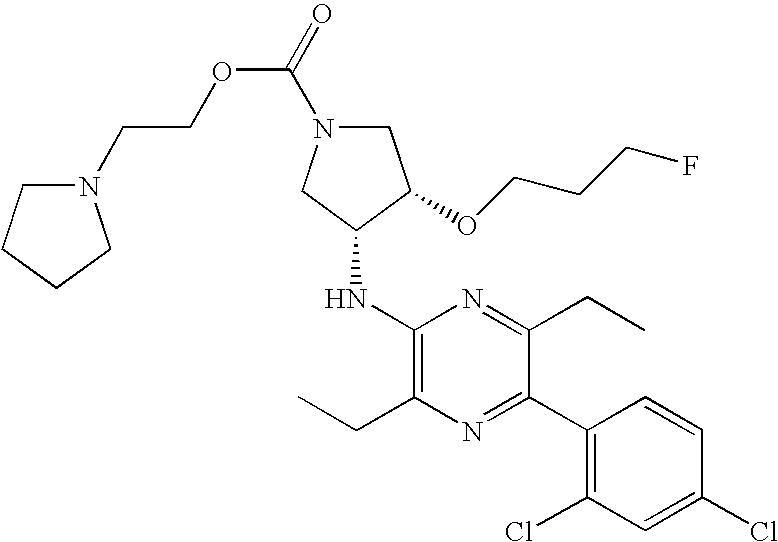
C(COC(N1CC(OCCCF)C(NC2=C(CC)N=C(C3=C(Cl)C=C(Cl)C=C3)C(CC)=N2)C1)=O)N1CCCC1
